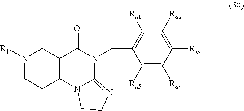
[R1]N1CCC2=C(C1)C(=O)N(CC1=C([Ra1])C([Ra2])=C([Rb])C([Ra4])=C1[Ra5])C1=NCCN21
